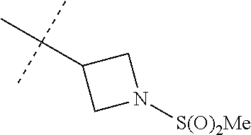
C(C1CN([S(O)2Me])C1)(C)(C)C
